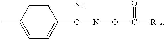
CC1=CC=C(C(NOC([R15])=O)[R14])C=C1
